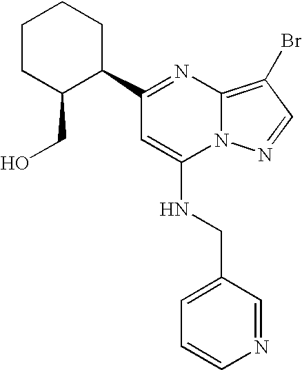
C1CC(CO)C(C2=NC3=C(Br)C=NN3C(NCC3=CC=CN=C3)=C2)CC1
